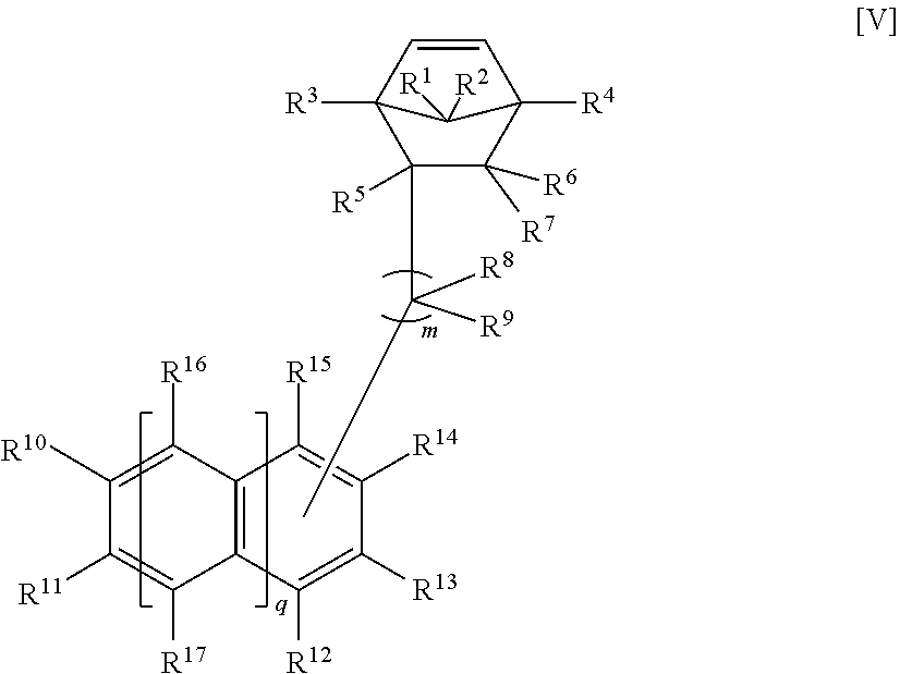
C12([R3])C([R5])(C([R8])([R9])C)C([R6])([R7])C([R4])(C=C1)C2([R1])[R2].C12=C(C([R12])=C([R13])C([R14])=C1[R15])C([R17])=C([R11])C([R10])=C2[R16]
